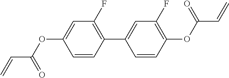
C(C(OC1=CC(F)=C(C2=CC(F)=C(OC(C=C)=O)C=C2)C=C1)=O)=C
